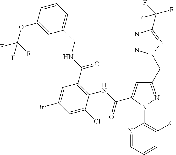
C1=C(OC(F)(F)F)C=CC=C1CNC(C1=C(NC(=O)C2=CC(CN3N=NC(C(F)(F)F)=N3)=NN2C2=C(Cl)C=CC=N2)C(Cl)=CC(Br)=C1)=O
